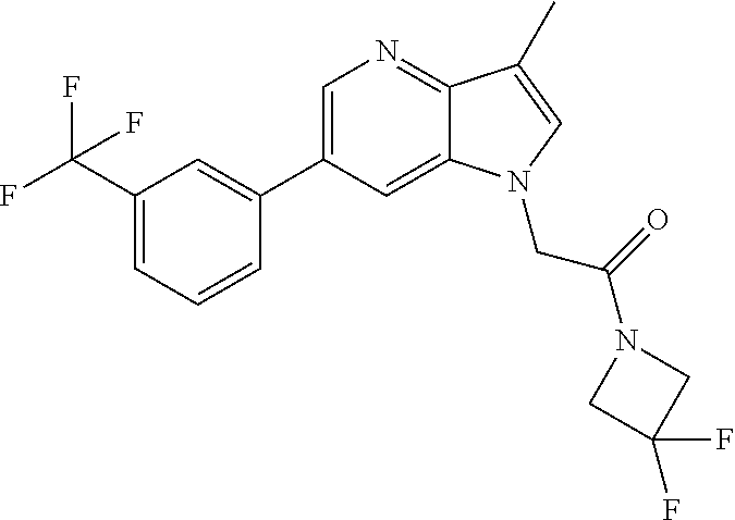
C1=C(C2=CC(C(F)(F)F)=CC=C2)C=C2C(=N1)C(C)=CN2CC(=O)N1CC(F)(F)C1
